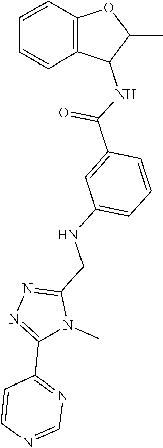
C12=C(C(NC(C3=CC(NCC4=NN=C(C5=NC=NC=C5)N4C)=CC=C3)=O)C(C)O1)C=CC=C2
